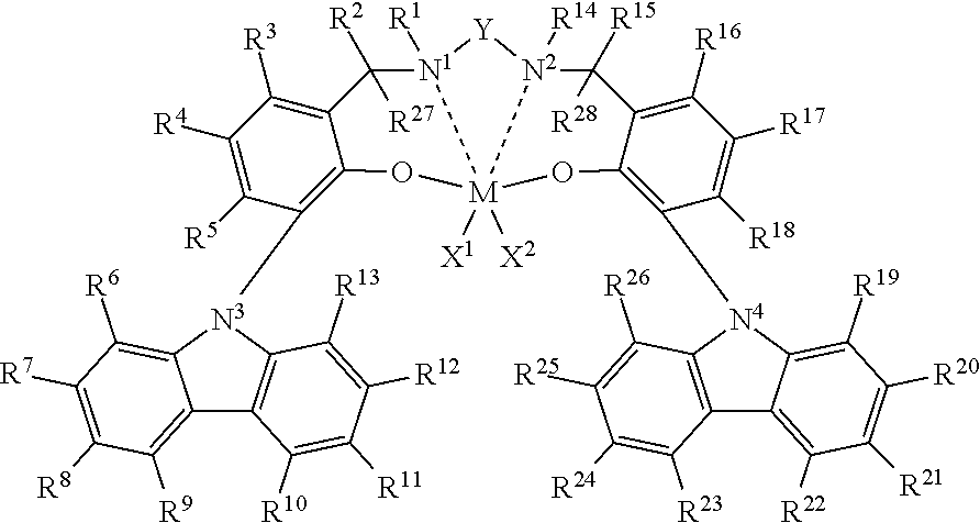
C12=C([R9])C([R8])=C([R7])C([R6])=C1[N3](C1=C3C(=C([R3])C([R4])=C1[R5])C([R2])([R27])[N1]1([R1])[Y][N2]4([R14])[M]1([X1])([X2])(O3)OC1=C([N4]3C5=C(C6=C([R22])C([R21])=C([R20])C([R19])=C63)C([R23])=C([R24])C([R25])=C5[R26])C([R18])=C([R17])C([R16])=C1C4([R15])[R28])C1=C2C([R10])=C([R11])C([R12])=C1[R13]
